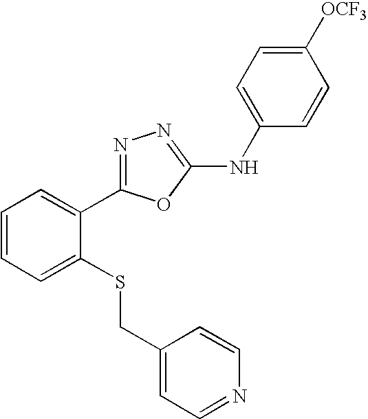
C1(NC2=NN=C(C3=CC=CC=C3SCC3=CC=NC=C3)O2)=CC=C([OCF3])C=C1
